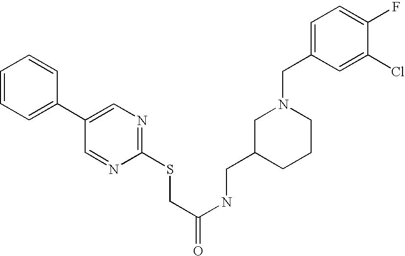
C1=CC=C(C2=CN=C(SCC(NCC3CCCN(CC4=CC=C(F)C(Cl)=C4)C3)=O)N=C2)C=C1
